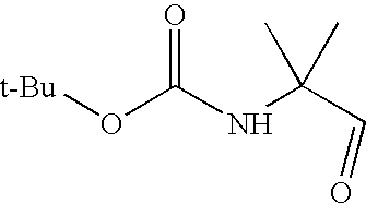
[t-Bu]OC(NC(C=O)(C)C)=O
